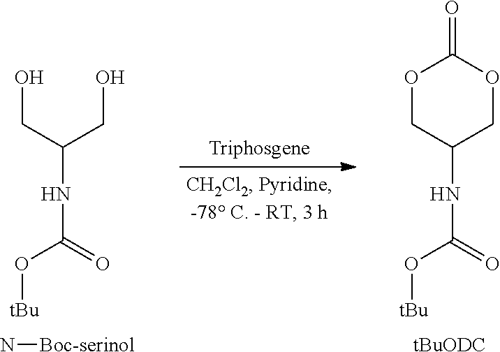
OCC(CO)NC(O[tBu])=O.N[Boc-serinol].O1CC(NC(O[tBu])=O)COC1=O.[tBuODC]
